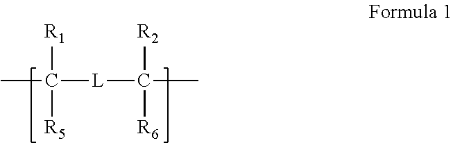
CC([L]C(C)([R2])[R6])([R1])[R5]
